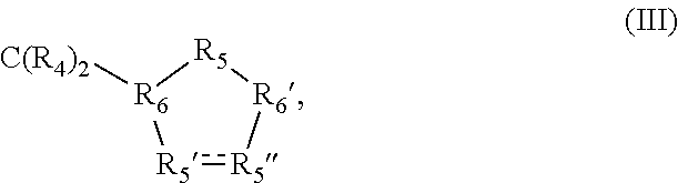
[R5]1:[R5][R6][R5][R6]1[C(R4)2]
